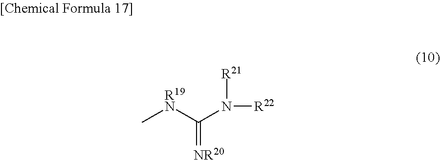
C[R19N]C(N([R22])[R21])=[NR20]
